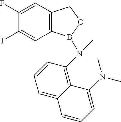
C12=C(C=C(F)C(I)=C1)COB2N(C)C1=C2C(=CC=C1)C=CC=C2N(C)C
